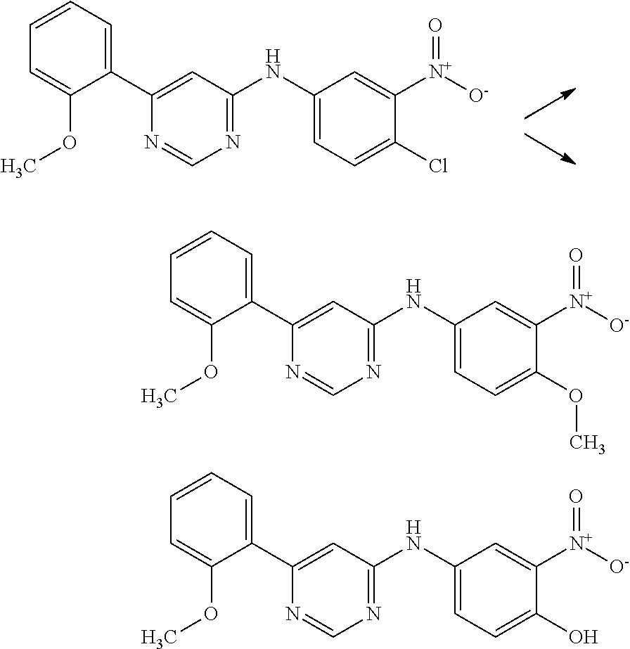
C1=CC=C(C2=CC(NC3=CC=C(Cl)C([N+]([O-])=O)=C3)=NC=N2)C(OC)=C1.C1=CC=C(C2=CC(NC3=CC=C(OC)C([N+]([O-])=O)=C3)=NC=N2)C(OC)=C1.C1=CC=C(C2=CC(NC3=CC=C(O)C([N+]([O-])=O)=C3)=NC=N2)C(OC)=C1
